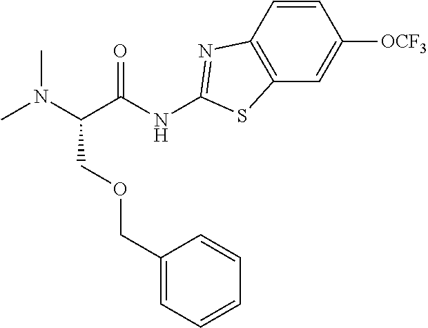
C1(COCC(N(C)C)C(NC2=NC3=C(C=C([OCF3])C=C3)S2)=O)=CC=CC=C1
